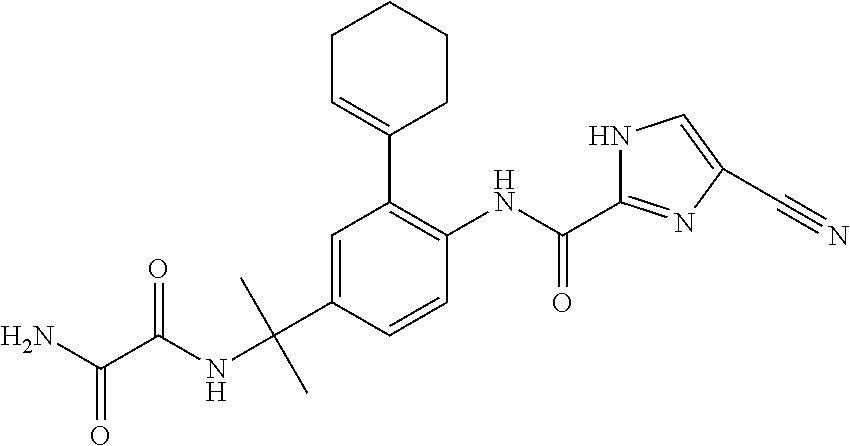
NC(C(NC(C)(C)C1=CC(C2=CCCCC2)=C(NC(C2=NC(C#N)=CN2)=O)C=C1)=O)=O
